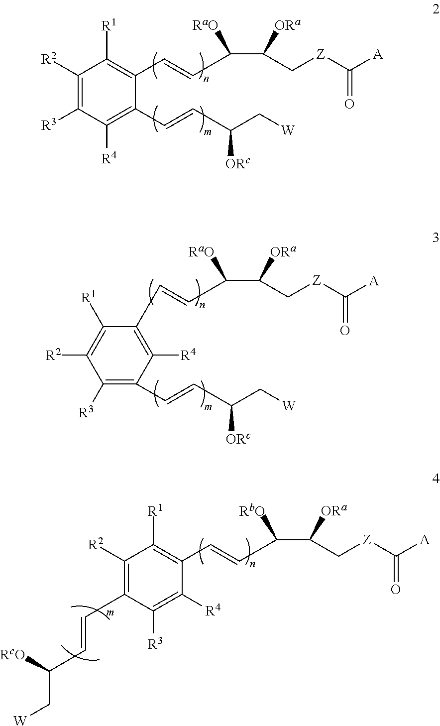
C1(C=CC(C([ORa])C[Z]C([A])=O)[RaO])=C([R1])C([R2])=C([R3])C([R4])=C1C=CC(C[W])[ORc].C1([R3])=C(C=CC(C[W])[ORc])C([R4])=C(C=CC(C([ORa])C[Z]C([A])=O)[RaO])C([R1])=C1[R2].C1(C=CC(C([ORa])C[Z]C([A])=O)[RbO])=C([R1])C([R2])=C(C=CC(C[W])[RcO])C([R3])=C1[R4]
